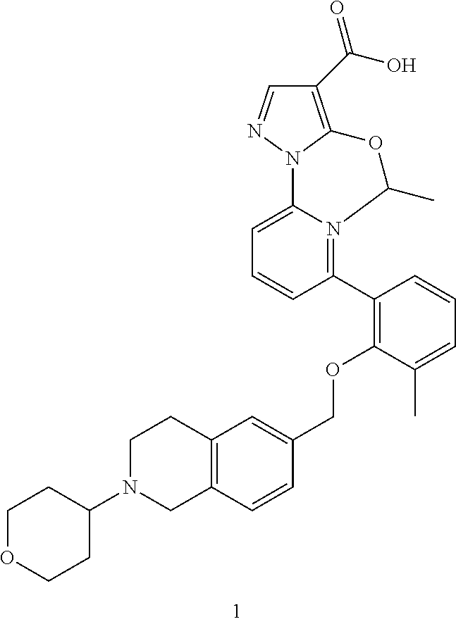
C1=C2N(=C(C3=C(OCC4=CC5=C(C=C4)CN(C4CCOCC4)CC5)C(C)=CC=C3)C=C1)C(C)OC1=C(C(O)=O)C=NN21
